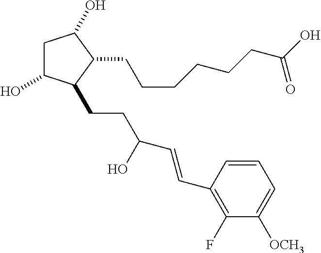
C1C(O)C(CCC(C=CC2=C(F)C([OCH3])=CC=C2)O)C(CCCCCCC(O)=O)C1O
